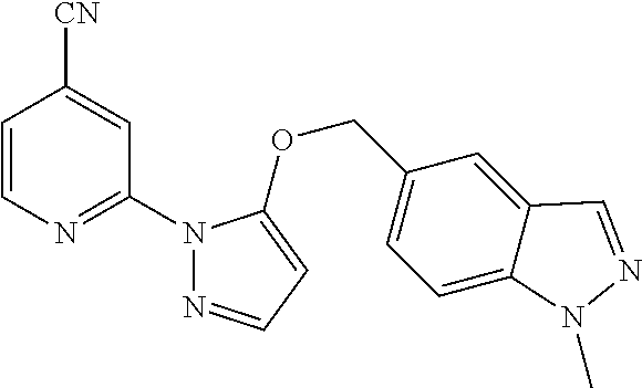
C1=CN=C(N2N=CC=C2OCC2=CC=C3C(=C2)C=NN3C)C=C1[CN]
